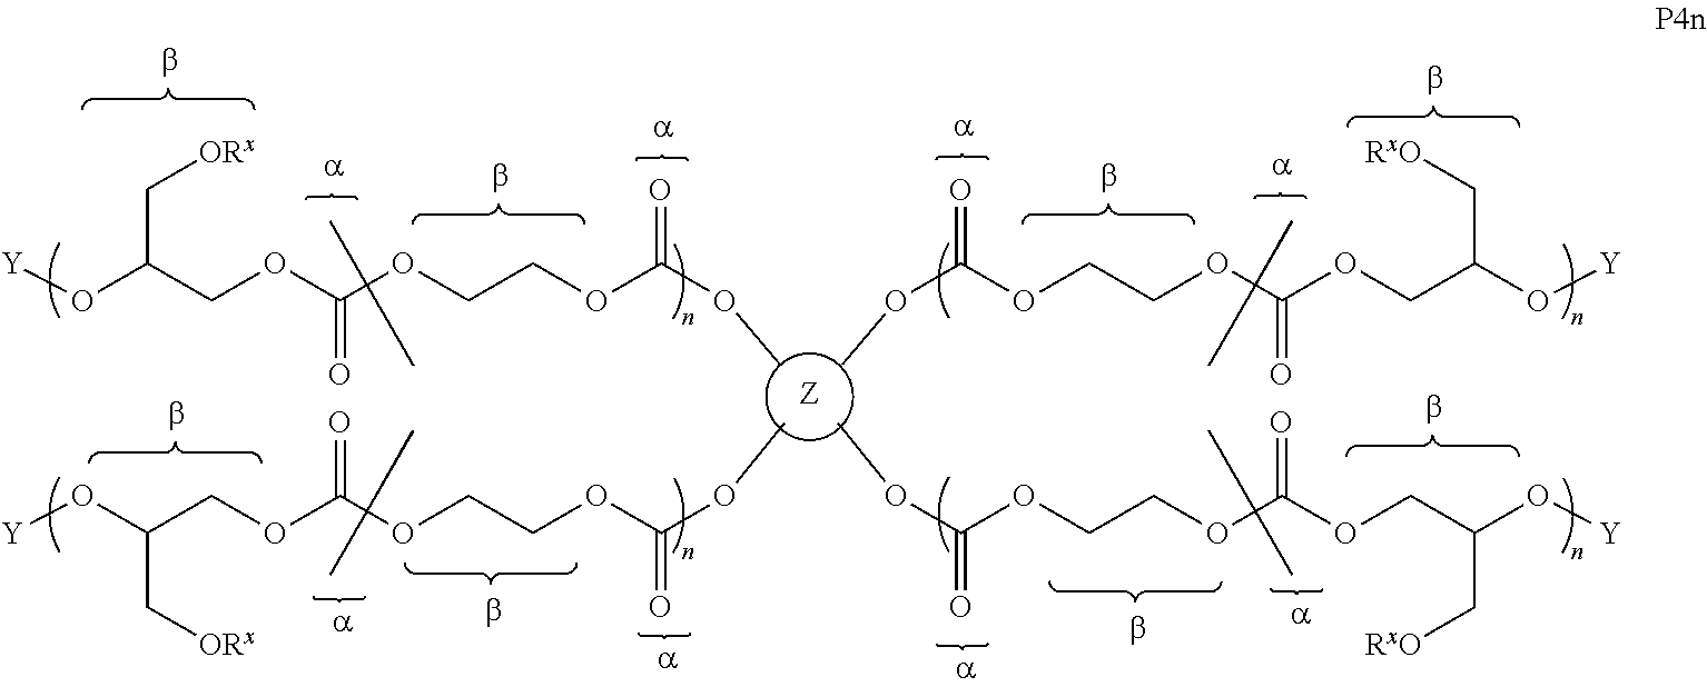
O(C(OCCOC(OCC(O[Y])C[RxO])=O)=O)C.O(C(OCCOC(OCC(O[Y])C[RxO])=O)=O)C.O(C(OCCOC(OCC(O[Y])C[ORx])=O)=O)C.O(C(OCCOC(OCC(O[Y])C[ORx])=O)=O)C.[Z]
